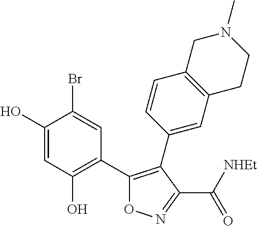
C1(O)=CC(O)=C(C2=C(C3=CC4=C(C=C3)CN(C)CC4)C(C(=O)[NHEt])=NO2)C=C1Br
